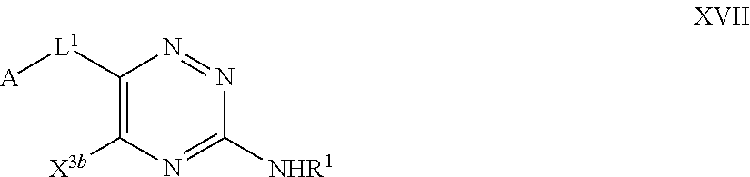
C1([L1][A])=C([X3b])N=C([NHR1])N=N1
